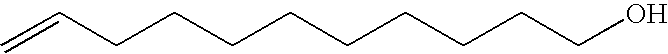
C=CCCCCCCCCCO
